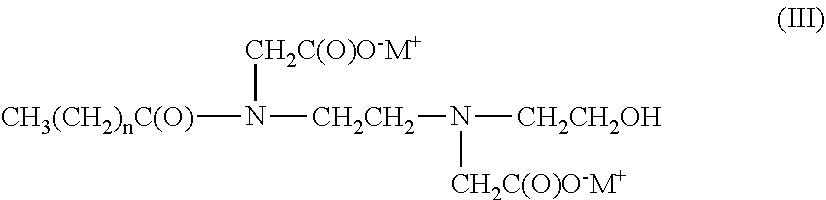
[CH3(CH2)nC(O)]N([CH2CH2]N([CH2CH2OH])[CH2C(O)O-M+])[CH2C(O)O-M+]
